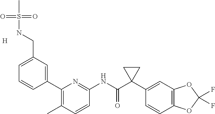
C1(C2=CC(CNS(=O)(=O)C)=CC=C2)=C(C)C=CC(NC(C2(C3=CC4=C(C=C3)OC(F)(F)O4)CC2)=O)=N1.[H]
